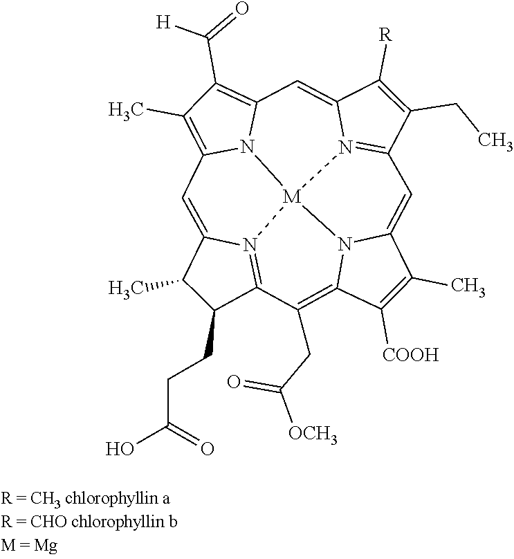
C1(C)C(CCC(=O)O)C2=N3C1=CC1=C(C)C(C(=O)[H])=C4N1[M]31N3=C(C(CC)=C([R])C3=C4)C=C3C(C)=C([COOH])C(=C2CC(=O)[OCH3])N31
